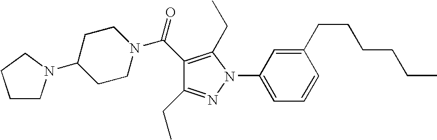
C1(N2C(CC)=C(C(N3CCC(N4CCCC4)CC3)=O)C(CC)=N2)=CC=CC(CCCCCC)=C1
